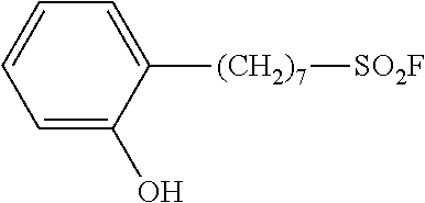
C1=C(O)C([(CH2)7][SO2F])=CC=C1
